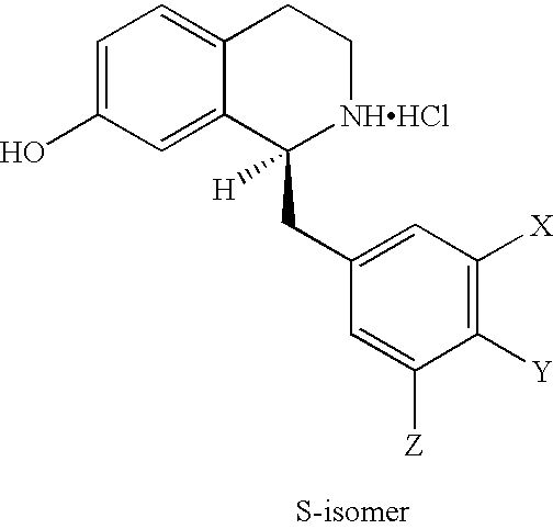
C12=CC(O)=CC=C1CC[NHHCl]C2(CC1=CC([X])=C([Y])C([Z])=C1)[H]
